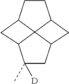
C1CC2C34C1CC3CC([D])(C)C4C2
